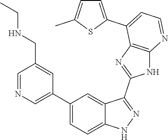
C1=NC=C(C2=CC=C3C(=C2)C(C2=NC4=C(N2)N=CC=C4C2=CC=C(C)S2)=NN3)C=C1CNCC
